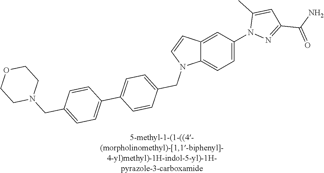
C12=CC(N3N=C(C(=O)N)C=C3C)=CC=C1N(CC1=CC=C(C3=CC=C(CN4CCOCC4)C=C3)C=C1)C=C2
